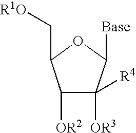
C1([OR2])C([OR3])([R4])C([Base])OC1C[R1O]
